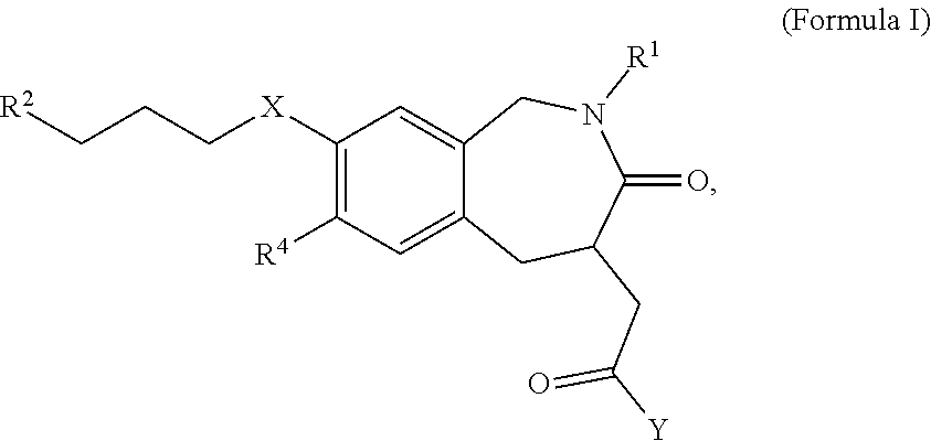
C1([X]CCC[R2])=C([R4])C=C2C(=C1)CN([R1])C(=O)C(CC([Y])=O)C2
